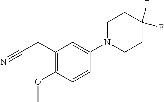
C1(CC#N)=C(OC)C=CC(N2CCC(F)(F)CC2)=C1
